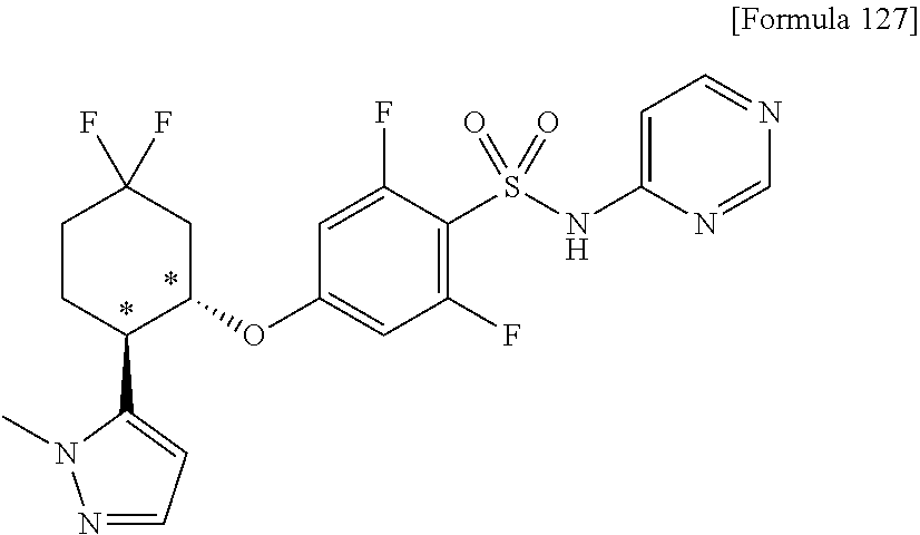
C1(OC2=CC(F)=C(S(NC3=CC=NC=N3)(=O)=O)C(F)=C2)CC(F)(F)CCC1C1=CC=NN1C
